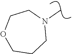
N1(C)CCOCCC1
